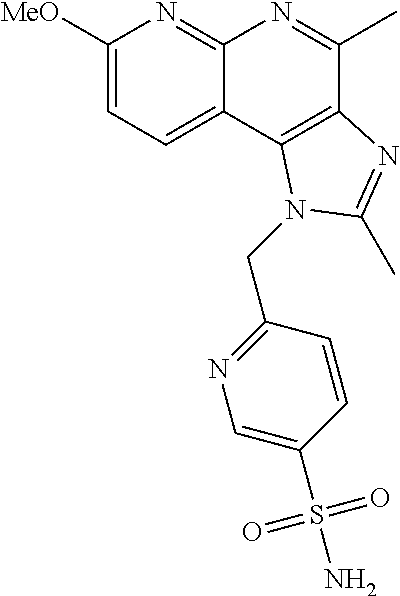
C1([MeO])=CC=C2C(=N1)N=C(C)C1=C2N(CC2=NC=C(S(N)(=O)=O)C=C2)C(C)=N1
